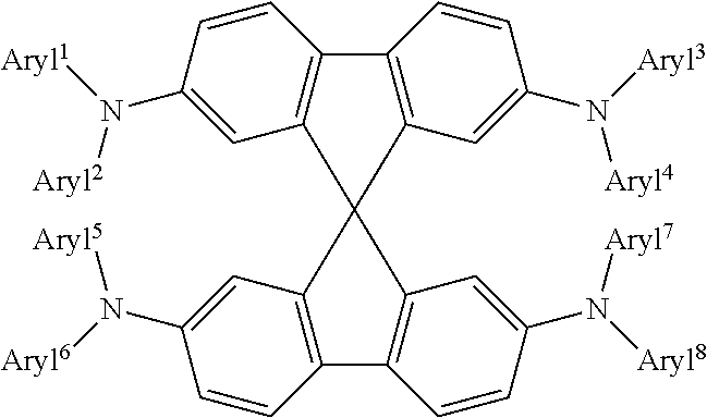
C1=CC(N([Aryl1])[Aryl2])=CC2=C1C1=C(C=C(N([Aryl3])[Aryl4])C=C1)C21C2=C(C=CC(N([Aryl6])[Aryl5])=C2)C2=C1C=C(N([Aryl8])[Aryl7])C=C2
